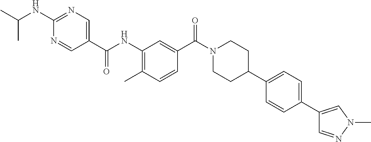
C1(NC(=O)C2=CN=C(NC(C)C)N=C2)=C(C)C=CC(C(N2CCC(C3=CC=C(C4=CN(C)N=C4)C=C3)CC2)=O)=C1
